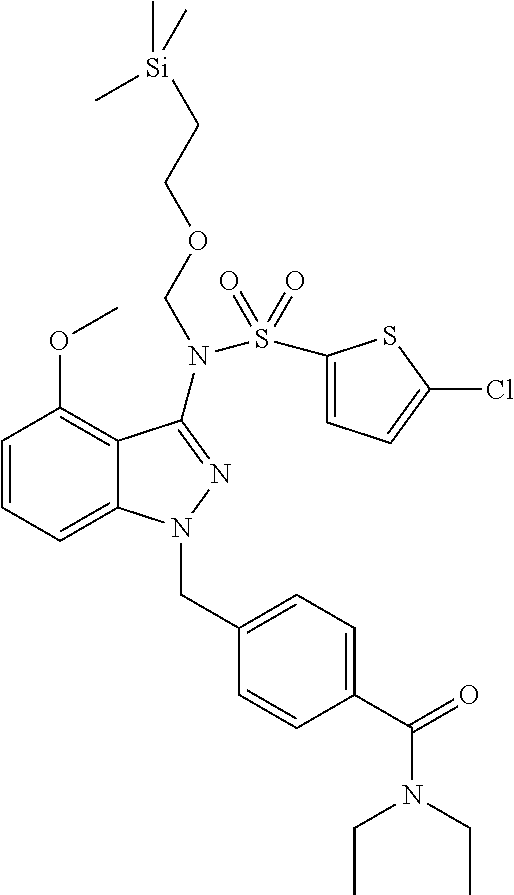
C1=CC=C2C(=C1OC)C(N(S(C1=CC=C(Cl)S1)(=O)=O)COCC[Si](C)(C)C)=NN2CC1=CC=C(C(=O)N(CC)CC)C=C1
